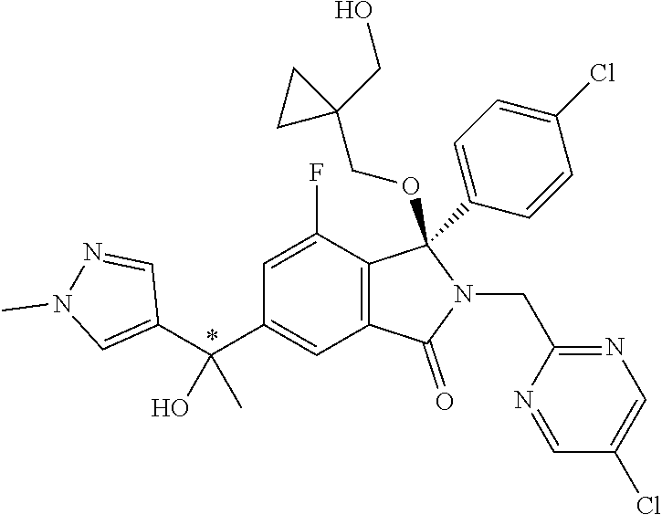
C1=C(F)C2=C(C=C1C(C1=CN(C)N=C1)(O)C)C(=O)N(CC1=NC=C(Cl)C=N1)C2(C1=CC=C(Cl)C=C1)OCC1(CO)CC1
